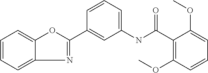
C12=CC=CC=C1OC(C1=CC(NC(C3=C(OC)C=CC=C3OC)=O)=CC=C1)=N2
